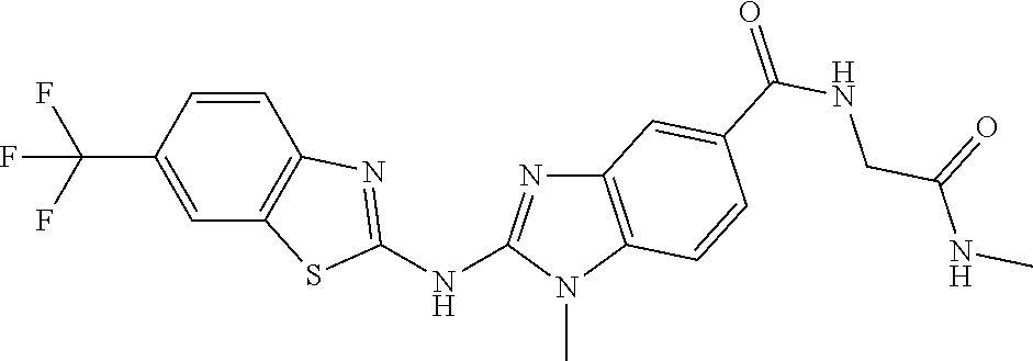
C1(C(F)(F)F)=CC2=C(C=C1)N=C(NC1=NC3=C(N1C)C=CC(C(NCC(NC)=O)=O)=C3)S2
